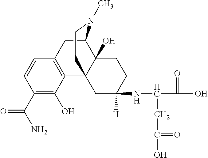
C1(C(N)=O)=C(O)C2=C(C=C1)CC1C3(O)C2(CC(NC(C(O)=O)CC(O)=O)([H])CC3)CCN1C
